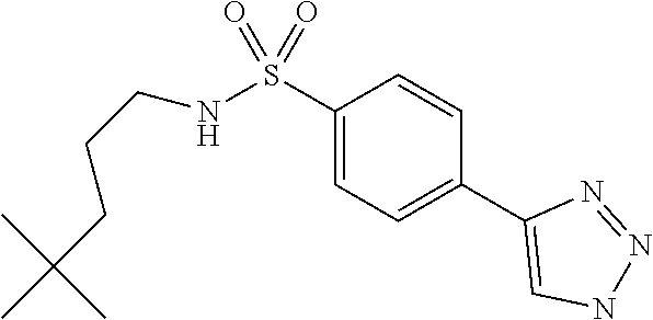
C1(S(NCCCC(C)(C)C)(=O)=O)=CC=C(C2=CNN=N2)C=C1
